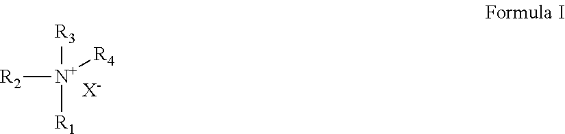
[R1][N+]([R2])([R3])[R4].[X-]
